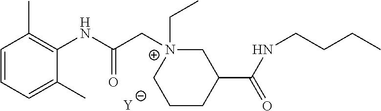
[Y].C1=CC=C(C)C(NC(C[N+]2(CC)CC(C(NCCCC)=O)CCC2)=O)=C1C
